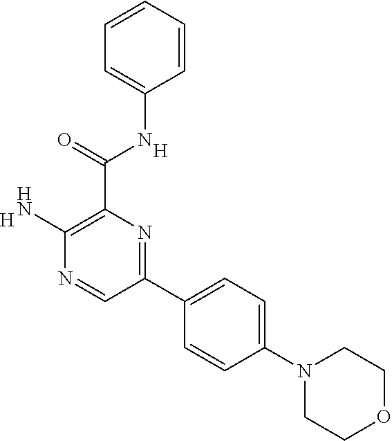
C1=C(NC(C2=C(N)N=CC(C3=CC=C(N4CCOCC4)C=C3)=N2)=O)C=CC=C1.[H].[H]
